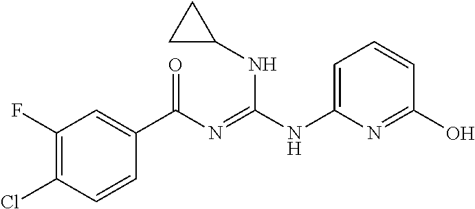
C1(F)=C(Cl)C=CC(C(N=C(NC2=CC=CC(O)=N2)NC2CC2)=O)=C1
